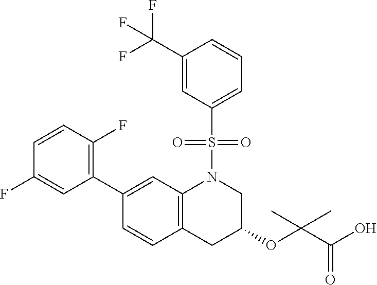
C1(C2=CC3=C(C=C2)CC(OC(C)(C(=O)O)C)CN3S(C2=CC=CC(C(F)(F)F)=C2)(=O)=O)=C(F)C=CC(F)=C1
